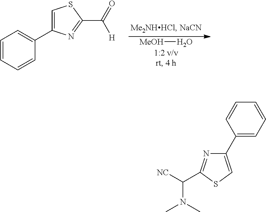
[MeOH]O.C1=CC=CC(C2=CSC(C([H])=O)=N2)=C1.C1(C2=CSC(C([NC])N(C)C)=N2)=CC=CC=C1
